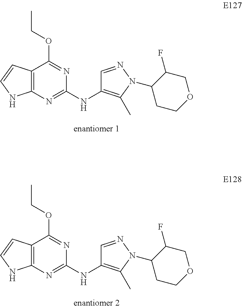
C12=C(N=C(NC3=C(C)N(C4CCOCC4F)N=C3)N=C1OCC)NC=C2.C12=C(N=C(NC3=C(C)N(C4CCOCC4F)N=C3)N=C1OCC)NC=C2
